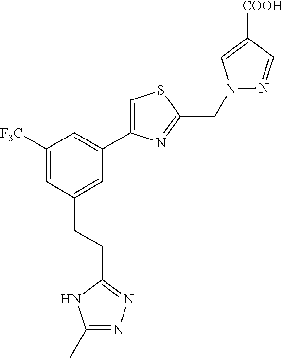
N1(CC2=NC(C3=CC([F3C])=CC(CCC4=NN=C(C)N4)=C3)=CS2)N=CC([COOH])=C1
